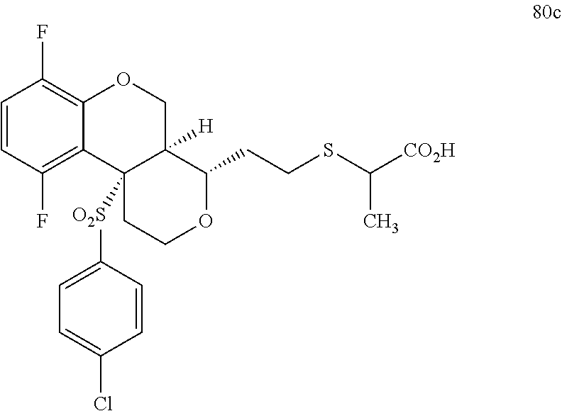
C1=CC(F)=C2C(=C1F)OCC1([H])C2([O2S]C2=CC=C(Cl)C=C2)CCOC1CCSC([CO2H])C
